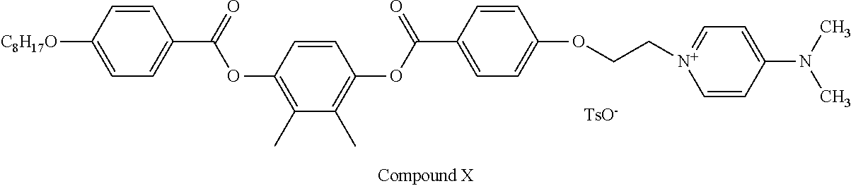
C1=CC(OC(=O)C2=CC=C([C8H17O])C=C2)=C(C)C(C)=C1OC(=O)C1=CC=C(OCC[N+]2=CC=C(N(C)C)C=C2)C=C1.[TsO-]
